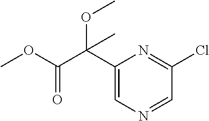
C1(C(C(OC)=O)(OC)C)=CN=CC(Cl)=N1
